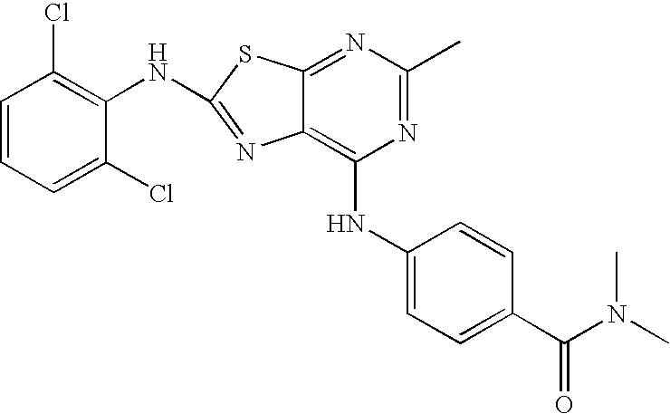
C1=CC=C(Cl)C(NC2=NC3=C(NC4=CC=C(C(N(C)C)=O)C=C4)N=C(C)N=C3S2)=C1Cl
